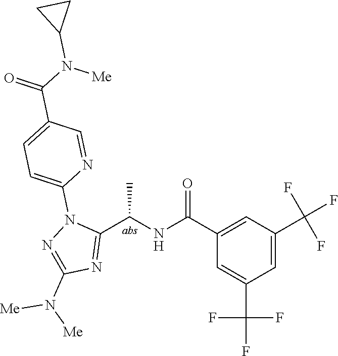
C1(C(=O)NC(C2=NC(N([Me])[Me])=NN2C2=CC=C(C(=O)N(C3CC3)[Me])C=N2)C)=CC(C(F)(F)F)=CC(C(F)(F)F)=C1
